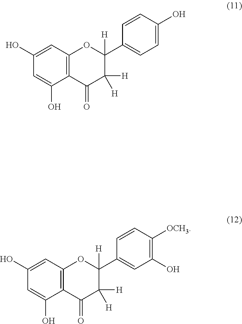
C1(O)=CC2=C(C(O)=C1)C(=O)C([H])([H])C(C1=CC=C(O)C=C1)([H])O2.C1(O)=CC2=C(C(O)=C1)C(=O)C([H])([H])C(C1=CC(O)=C([OCH3])C=C1)([H])O2
